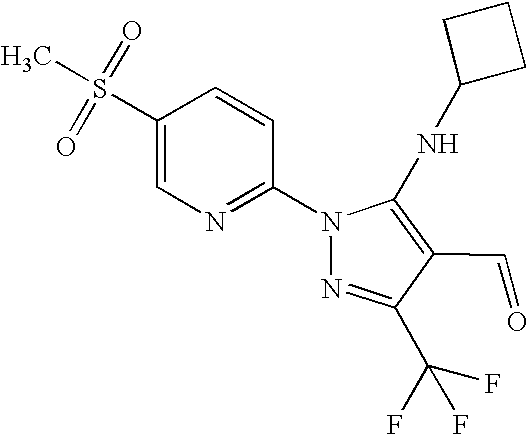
C1(S(=O)(=O)C)=CN=C(N2N=C(C(F)(F)F)C(C=O)=C2NC2CCC2)C=C1
